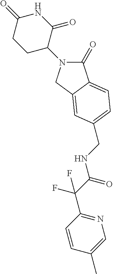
C1(=O)N(C2C(=O)NC(=O)CC2)CC2=CC(CNC(C(F)(F)C3=NC=C(C)C=C3)=O)=CC=C12
